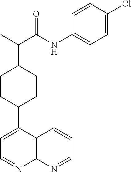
C1CC(C2=CC=NC3=C2C=CC=N3)CCC1C(C(=O)NC1=CC=C(Cl)C=C1)C
